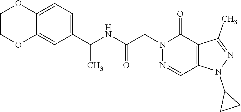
C12=CC=C(C(NC(CN3N=CC4=C(C3=O)C(C)=NN4C3CC3)=O)C)C=C1OCCO2
